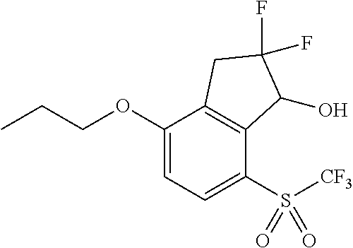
C1(OCCC)=CC=C(S([CF3])(=O)=O)C2=C1CC(F)(F)C2O
